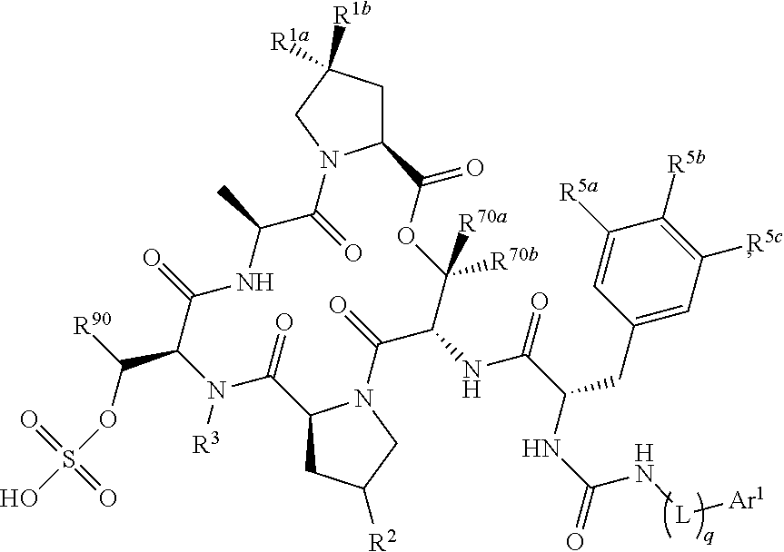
C12CC([R1a])([R1b])CN1C(=O)C(C)NC(=O)C(C(OS(O)(=O)=O)[R90])N([R3])C(=O)C1CC([R2])CN1C(=O)C(NC(C(NC(=O)N[L][Ar1])CC1=CC([R5c])=C([R5b])C([R5a])=C1)=O)C([R70b])([R70a])OC2=O
